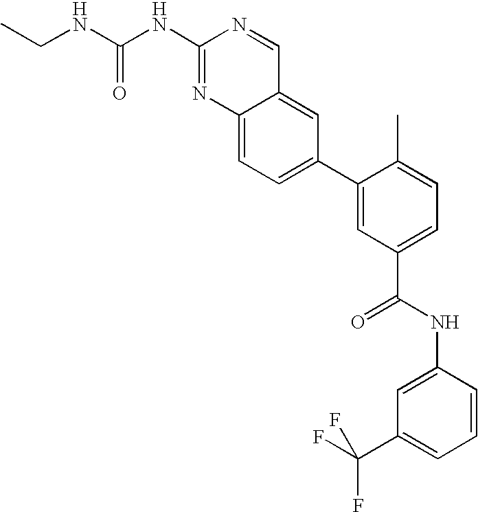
C12=CC=C(C3=CC(C(=O)NC4=CC(C(F)(F)F)=CC=C4)=CC=C3C)C=C1C=NC(NC(NCC)=O)=N2
